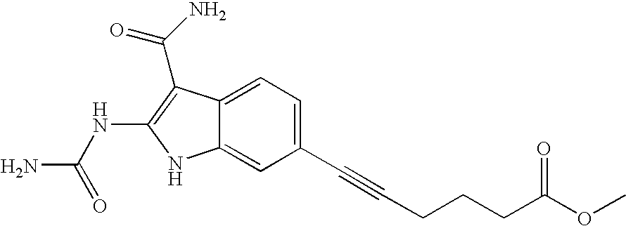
C1(C#CCCCC(OC)=O)=CC=C2C(=C1)NC(NC(N)=O)=C2C(N)=O
